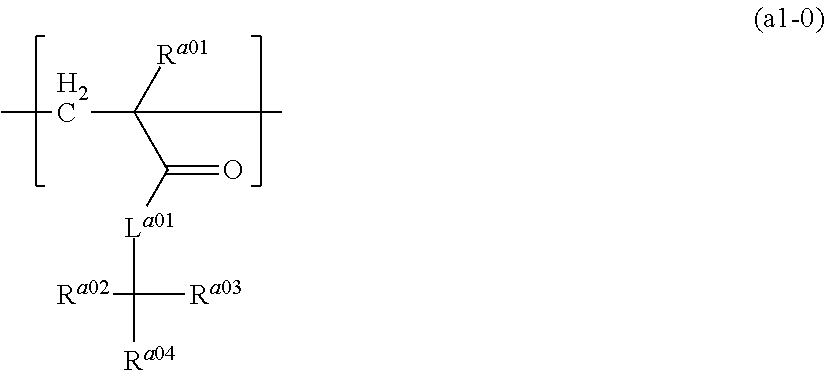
[Ra01]C(C([La01]C([Ra02])([Ra03])[Ra04])=O)(CC)C
